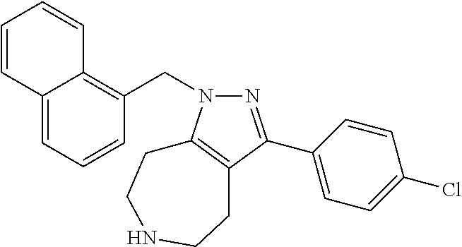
C12=CC=CC(CN3N=C(C4=CC=C(Cl)C=C4)C4=C3CCNCC4)=C1C=CC=C2
